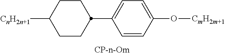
C1CC([CnH2n+1])CCC1C1=CC=C(O[CmH2m+1])C=C1
